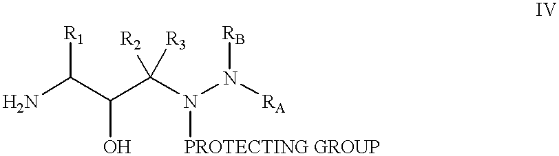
C(C(N(N([RA])[RB])[PROTECTING GROUP])([R2])[R3])(O)C([R1])N
